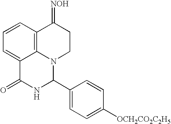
C1=CC2=C3C(=C1)C(=O)NC(C1=CC=C([OCH2CO2C2H5])C=C1)N3CCC2=[NOH]
